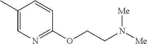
C1(C)=CN=C(OCCN([Me])[Me])C=C1
